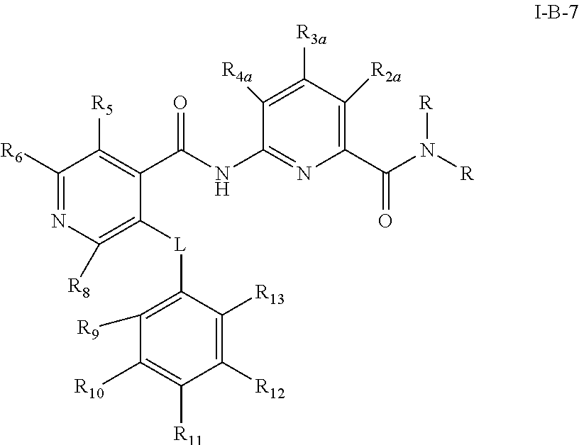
C1([R6])=NC([R8])=C([L]C2=C([R9])C([R10])=C([R11])C([R12])=C2[R13])C(C(NC2=NC(C(N([R])[R])=O)=C([R2a])C([R3a])=C2[R4a])=O)=C1[R5]
